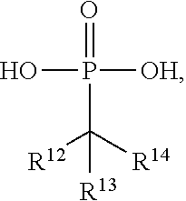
OP([OH])(=O)C([R12])([R14])[R13]
